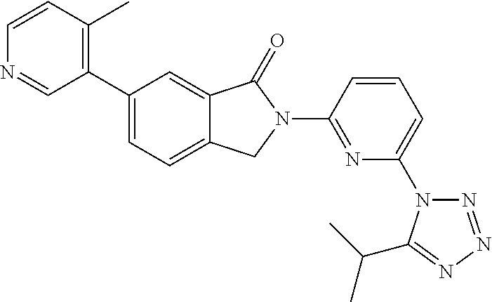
C1(C2=C(C)C=CN=C2)=CC=C2C(=C1)C(=O)N(C1=NC(N3N=NN=C3C(C)C)=CC=C1)C2
